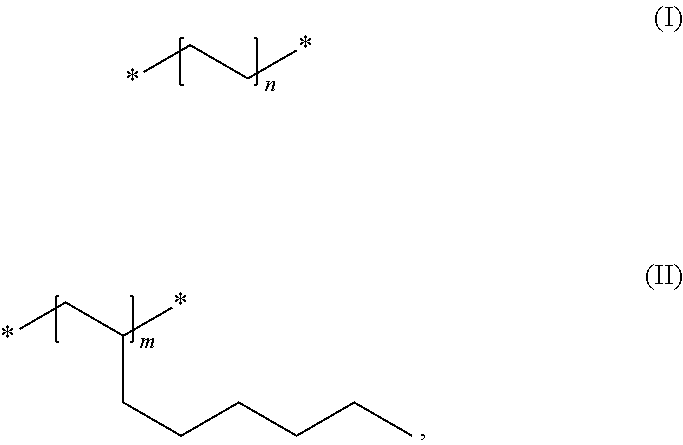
*CC*.*CC(*)CCCCCC
